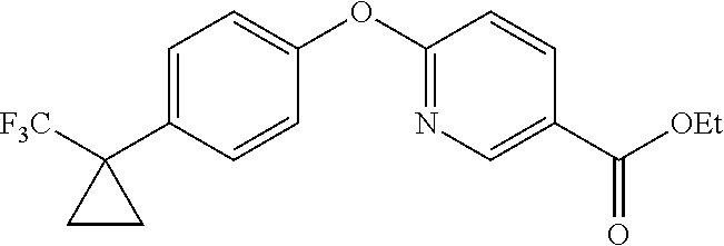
C1=C(C2([F3C])CC2)C=CC(OC2=NC=C(C([OEt])=O)C=C2)=C1
